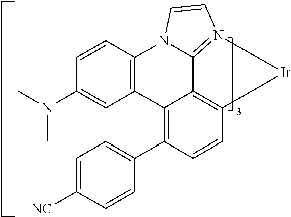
C1(N(C)C)=CC2=C(C=C1)N1C3=N(C=C1)[Ir]C1=C3C2=C(C2=CC=C([NC])C=C2)C=C1
